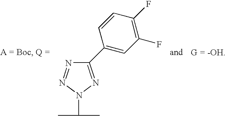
N1=NN(C(C)C)N=C1C1=CC(F)=C(F)C=C1
